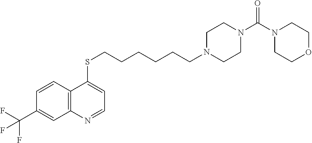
C12=C(C=CC(C(F)(F)F)=C1)C(SCCCCCCN1CCN(C(N3CCOCC3)=O)CC1)=CC=N2
